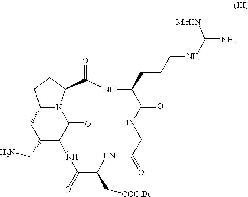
C(C1C2C(=O)N3C(C1)CCC3C(=O)NC(CCCNC(=[NH])[MtrHN])C(=O)NCC(=O)NC(C[COOtBu])C(=O)N2)N
